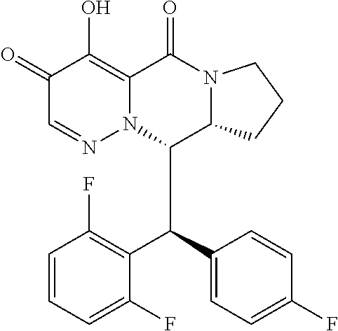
C1=CC=C(F)C(C(C2=CC=C(F)C=C2)C2C3N(C(=O)C4=C(O)C(=O)C=NN24)CCC3)=C1F
